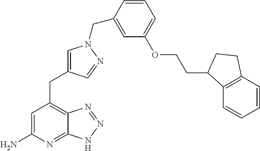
C1=C(N)N=C2C(=C1CC1=CN(CC3=CC(OCCC4C5=C(C=CC=C5)CC4)=CC=C3)N=C1)N=NN2
